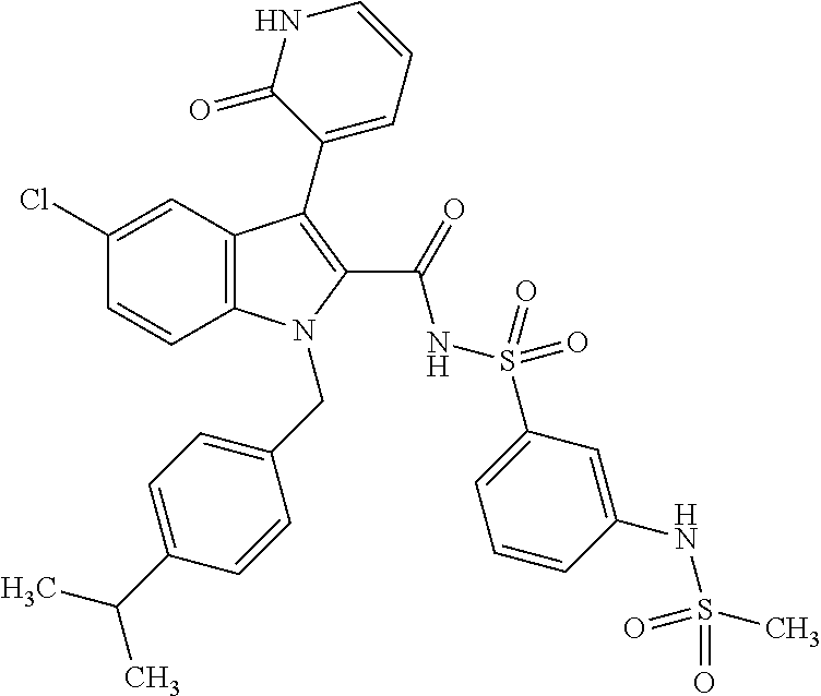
C1(Cl)=CC2=C(C=C1)N(CC1=CC=C(C(C)C)C=C1)C(C(=O)NS(=O)(=O)C1=CC=CC(NS(C)(=O)=O)=C1)=C2C1=CC=CNC1=O
